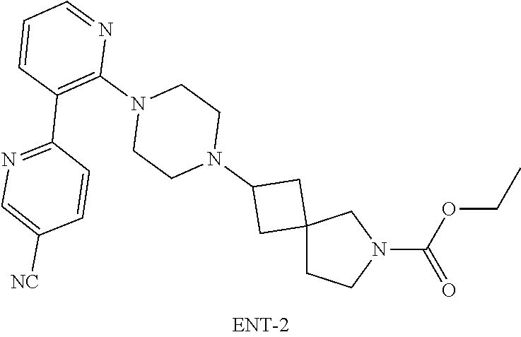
C12(CCN(C(=O)OCC)C1)CC(N1CCN(C3=C(C4=NC=C([NC])C=C4)C=CC=N3)CC1)C2
